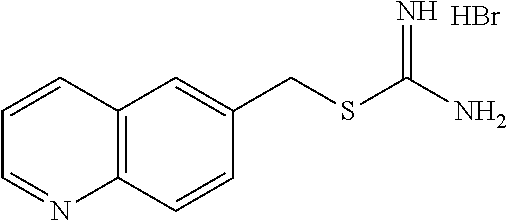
C12=C(C=CC(CSC(N)=N)=C1)N=CC=C2.Br
